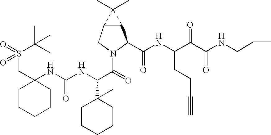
C(C1(NC(NC(C(=O)N2CC3C(C2C(NC(C(C(NCCC)=O)=O)CCC#C)=O)C3(C)C)C2(C)CCCCC2)=O)CCCCC1)S(C(C)(C)C)(=O)=O
